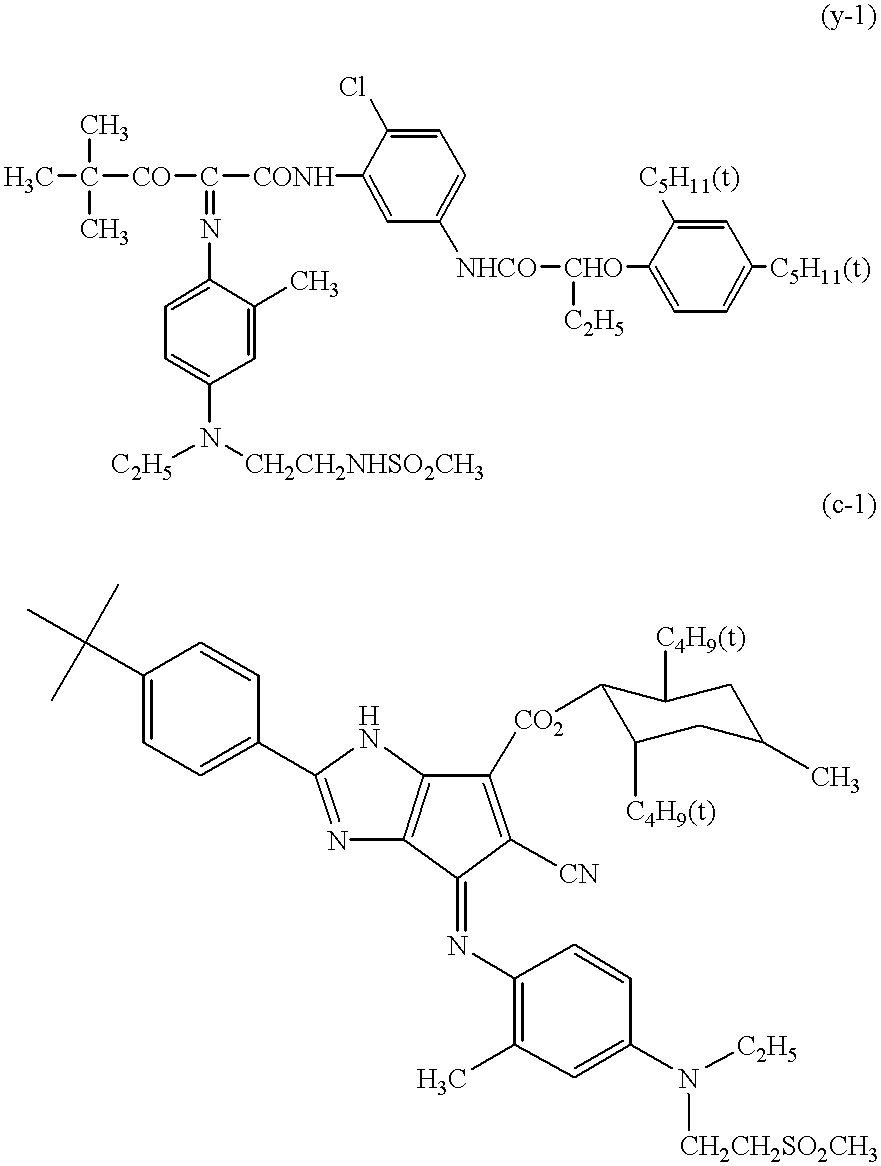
CC([CO]C([CONH]C1=CC([NHCO][CHO](C2=CC=C([C5H11(t)])C=C2[C5H11(t)])[C2H5])=CC=C1Cl)=NC1=CC=C(N([C2H5])[CH2CH2NHSO2CH3])C=C1C)(C)C.C1(C(C)(C)C)=CC=C(C2=NC3=C(N2)C([CO2]C2C([C4H9(t)])CC(C)CC2[C4H9(t)])=C([CN])C3=NC2=C(C)C=C(N([C2H5])[CH2CH2SO2CH3])C=C2)C=C1
